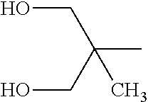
C(C(CO)(C)C)O
